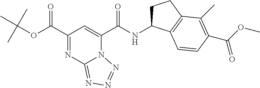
C1(C(OC(C)(C)C)=O)=NC2=NN=NN2C(C(NC2CCC3=C2C=CC(C(=O)OC)=C3C)=O)=C1
